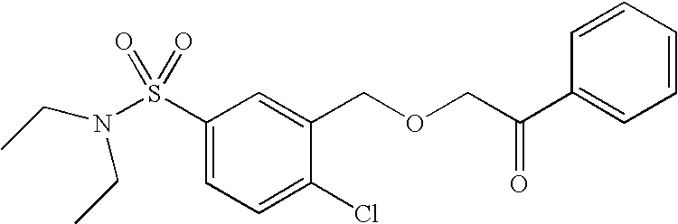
S(C1=CC=C(Cl)C(COCC(C2=CC=CC=C2)=O)=C1)(=O)(=O)N(CC)CC
